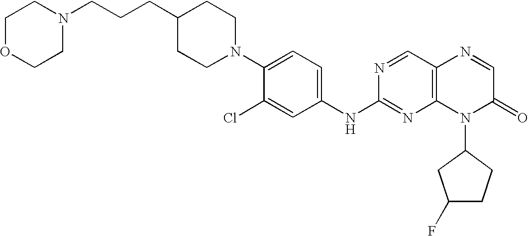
C1OCCN(CCCC2CCN(C3=CC=C(NC4=NC5=C(C=N4)N=CC(=O)N5C4CC(F)CC4)C=C3Cl)CC2)C1
